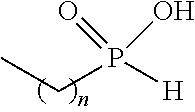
P([H])(CC)(O)=O
